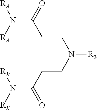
N(C(=O)CCN([R3])CCC(N([RB])[RB])=O)([RA])[RA]
